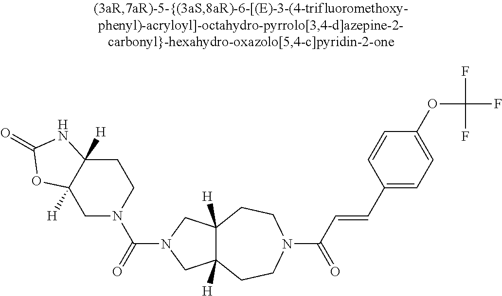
C12([H])C([H])(CCN(C(C=CC3=CC=C(OC(F)(F)F)C=C3)=O)CC1)CN(C(=O)N1CCC3([H])C([H])(C1)OC(=O)N3)C2
